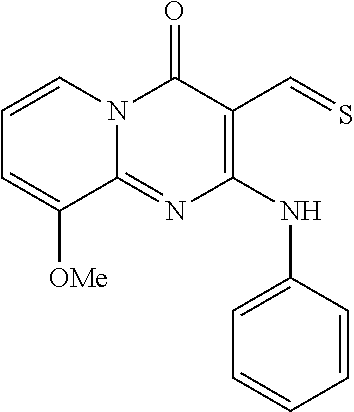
C1(=O)N2C(=NC(NC3=CC=CC=C3)=C1C=S)C([OMe])=CC=C2
